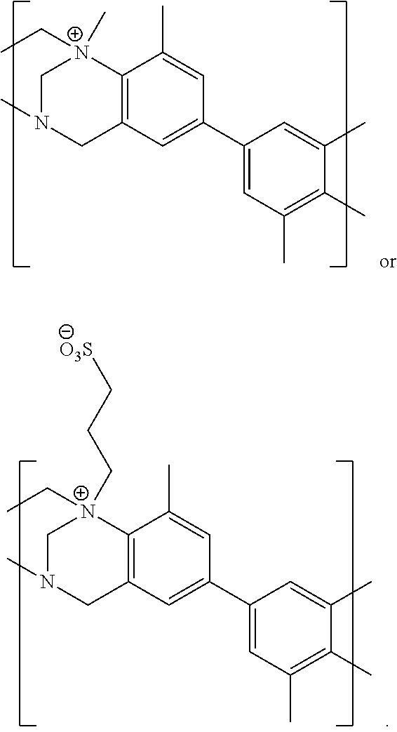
C1(C2=CC3=C(C(C)=C2)[N+](CC)(CCC[O3S])CN(C)C3)=CC(C)=C(C)C(C)=C1.C1(C2=CC3=C(C(C)=C2)[N+](CC)(C)CN(C)C3)=CC(C)=C(C)C(C)=C1
